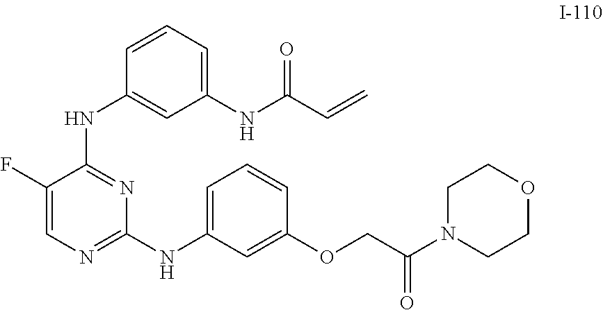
C1(F)=CN=C(NC2=CC=CC(OCC(N3CCOCC3)=O)=C2)N=C1NC1=CC(NC(C=C)=O)=CC=C1
